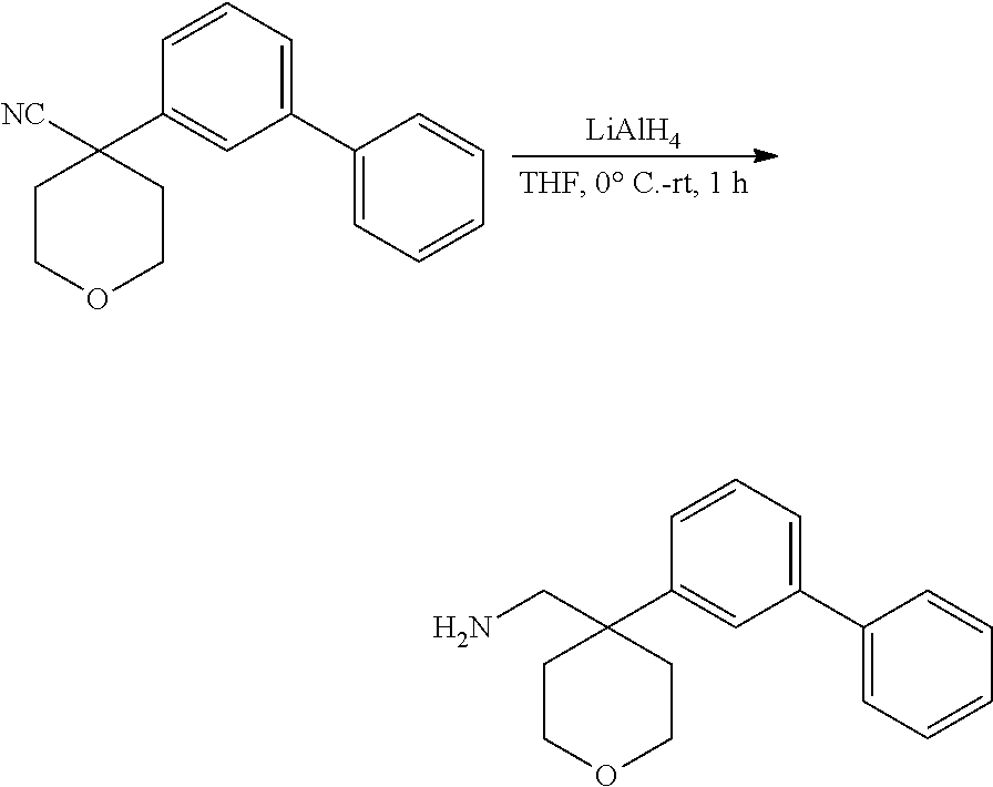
[LiAlH4].C1(C2=CC=CC=C2)=CC=CC(C2([NC])CCOCC2)=C1.C1(C2=CC=CC=C2)=CC=CC(C2(CN)CCOCC2)=C1
